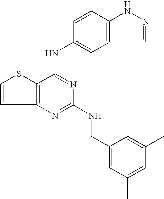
C12=C(C(NC3=CC4=C(C=C3)NN=C4)=NC(NCC3=CC(C)=CC(C)=C3)=N1)SC=C2
